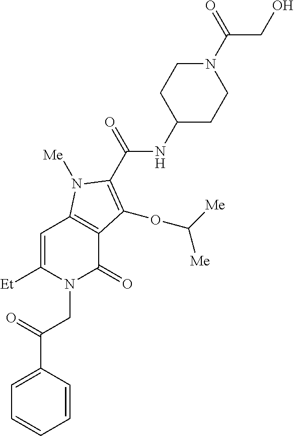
[Et]C1=CC2=C(C(=O)N1CC(C1=CC=CC=C1)=O)C(OC([Me])[Me])=C(C(=O)NC1CCN(C(=O)CO)CC1)N2[Me]
